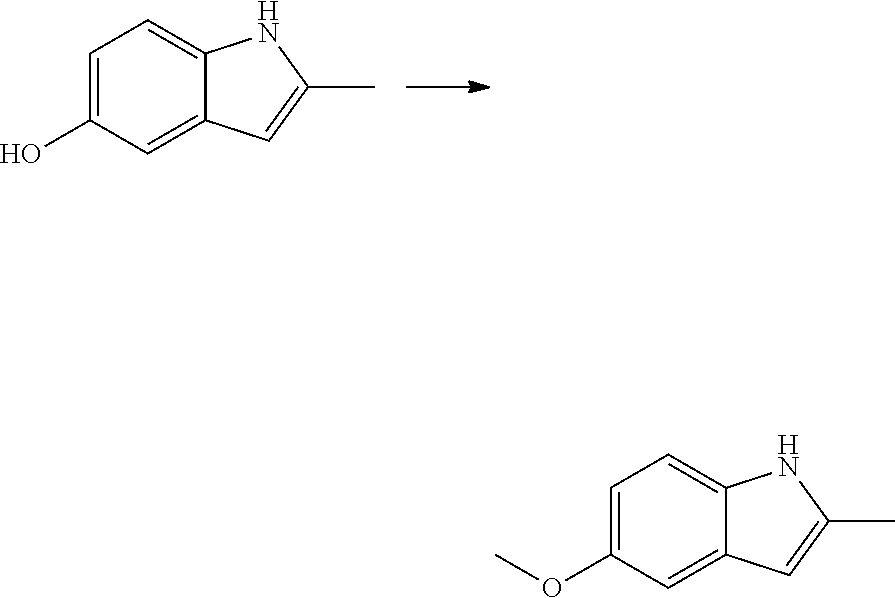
C1=C(O)C=C2C(=C1)NC(C)=C2.C1=C(OC)C=C2C(=C1)NC(C)=C2
